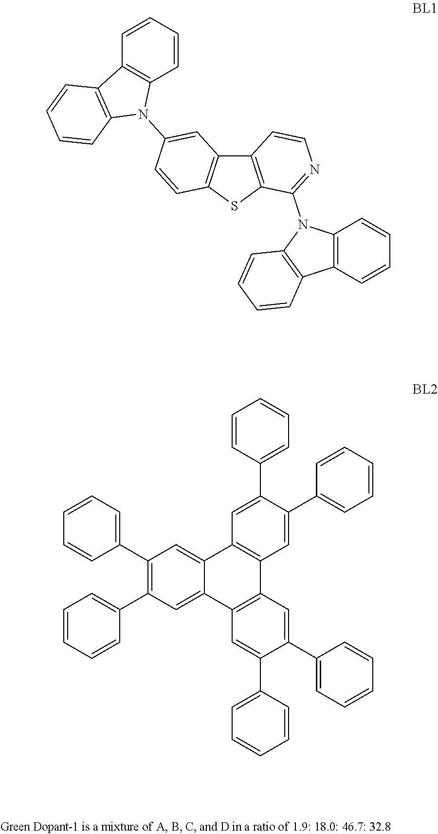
C12=C(SC3=C1C=C(N1C4=C(C=CC=C4)C4=C1C=CC=C4)C=C3)C(N1C3=C(C=CC=C3)C3=C1C=CC=C3)=NC=C2.C12=CC(C3=CC=CC=C3)=C(C3=CC=CC=C3)C=C1C1=C(C3=C2C=C(C2=CC=CC=C2)C(C2=CC=CC=C2)=C3)C=C(C2=CC=CC=C2)C(C2=CC=CC=C2)=C1
